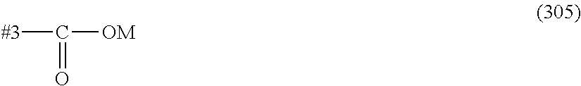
[#3]C([OM])=O
